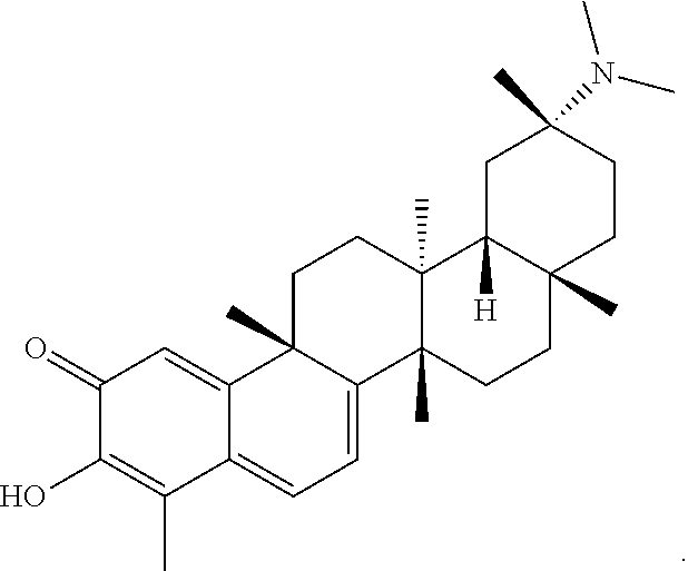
C1C2(C)C(=CC=C3C2=CC(=O)C(O)=C3C)C2(C)C(C)(C1)C1([H])C(C)(CC2)CCC(N(C)C)(C)C1
